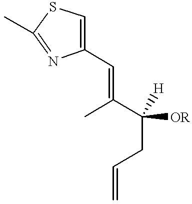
CC(C(CC=C)([H])[OR])=CC1=CSC(C)=N1
